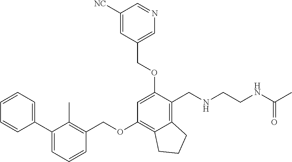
C1=CC=C(C2=CC=CC(COC3=C4C(=C(CNCCNC(C)=O)C(OCC5=CN=CC([NC])=C5)=C3)CCC4)=C2C)C=C1
